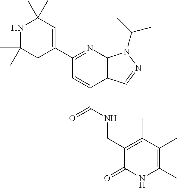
C1(C)(C)NC(C)(C)C=C(C2=NC3=C(C(C(=O)NCC4=C(C)C(C)=C(C)NC4=O)=C2)C=NN3C(C)C)C1
